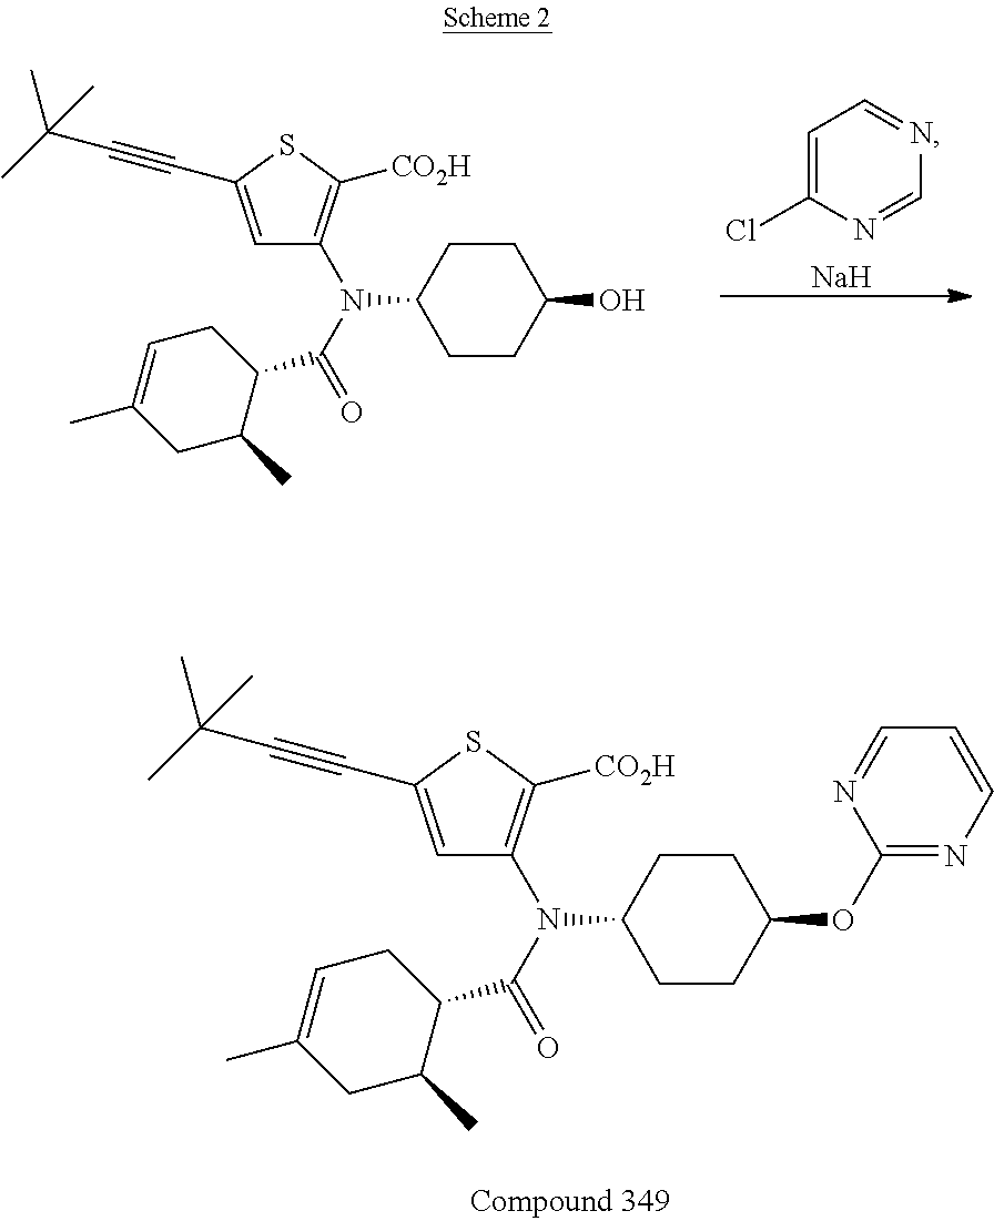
C1=C(C#CC(C)(C)C)SC([CO2H])=C1N(C(=O)C1CC=C(C)CC1C)C1CCC(OC2=NC=CC=N2)CC1.C1=C(C#CC(C)(C)C)SC([CO2H])=C1N(C(=O)C1CC=C(C)CC1C)C1CCC(O)CC1.C1=C(Cl)N=CN=C1.[Na]
